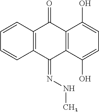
C1=C(O)C2=C(C(O)=C1)C(=O)C1=C(C2=NNC)C=CC=C1
